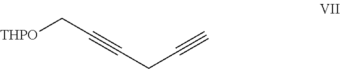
C(#CC[THPO])CC#C
